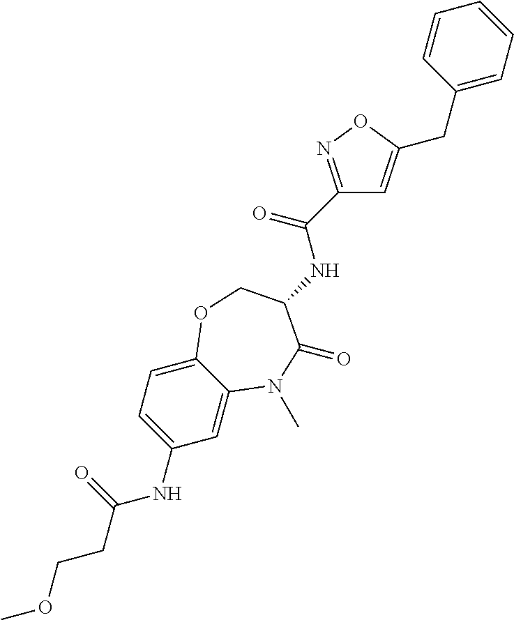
C1=C2C(=CC=C1NC(CCOC)=O)OCC(NC(C1=NOC(CC3=CC=CC=C3)=C1)=O)C(=O)N2C
